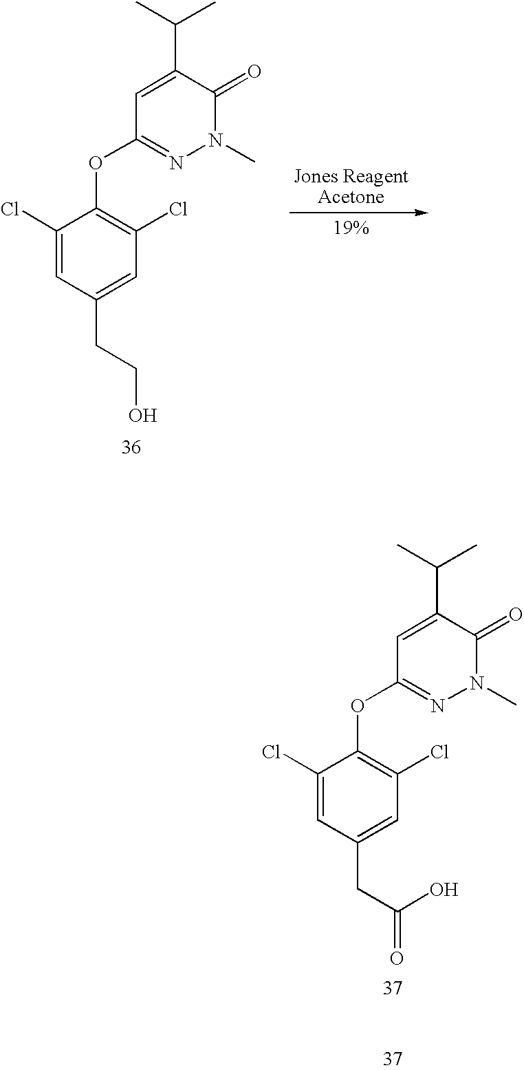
N1(C)C(=O)C(C(C)C)=CC(OC2=C(Cl)C=C(CC(=O)O)C=C2Cl)=N1.N1(C)C(=O)C(C(C)C)=CC(OC2=C(Cl)C=C(CCO)C=C2Cl)=N1
